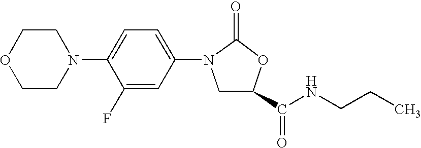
C1(F)=CC(N2CC(C(=O)NCCC)OC2=O)=CC=C1N1CCOCC1
